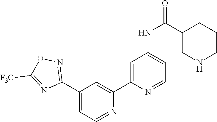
C1(C2=NOC([F3C])=N2)=CC=NC(C2=CC(NC(C3CNCCC3)=O)=CC=N2)=C1
